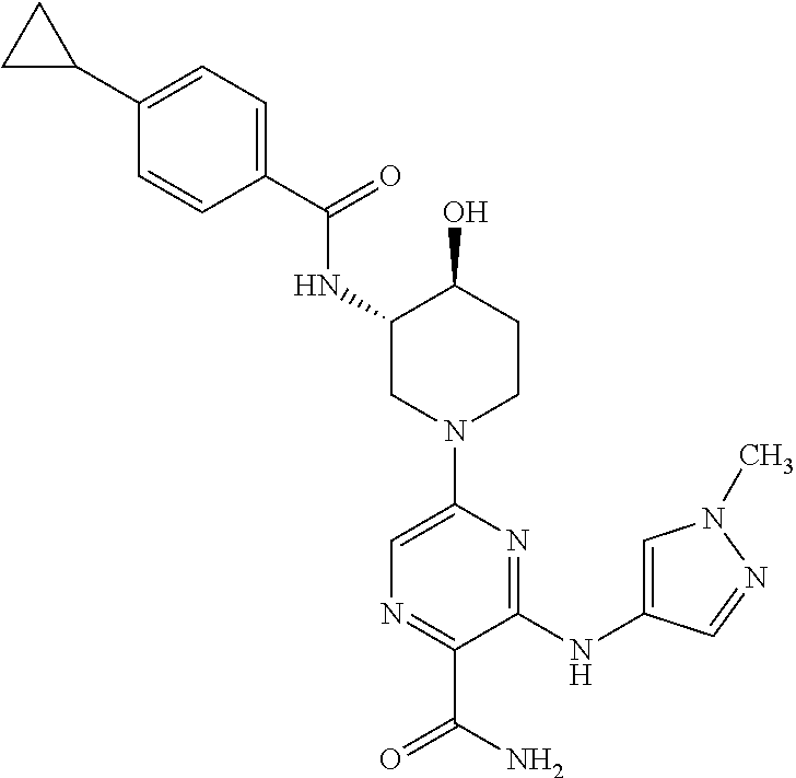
C1C(C2=CC=C(C(=O)NC3CN(C4=CN=C(C(N)=O)C(NC5=CN(C)N=C5)=N4)CCC3O)C=C2)C1
